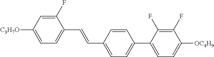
C1(F)=CC([C3H7O])=CC=C1C=CC1=CC=C(C2=CC=C([OC4H9])C(F)=C2F)C=C1
